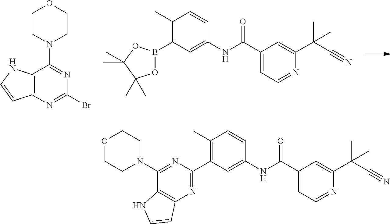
C12=C(N=C(Br)N=C1N1CCOCC1)C=CN2.C1(C)=C(B2OC(C)(C)C(C)(C)O2)C=C(NC(=O)C2=CC=NC(C(C#N)(C)C)=C2)C=C1.C1(C2=NC3=C(C(N4CCOCC4)=N2)NC=C3)=C(C)C=CC(NC(=O)C2=CC=NC(C(C#N)(C)C)=C2)=C1
